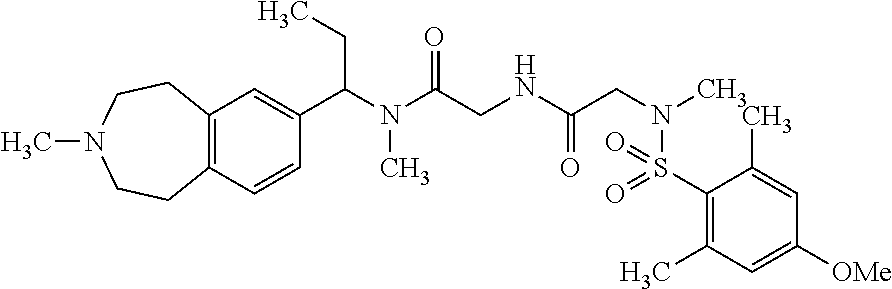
C1(C(N(C(CNC(CN(C)S(C2=C(C)C=C([OMe])C=C2C)(=O)=O)=O)=O)C)CC)=CC2=C(C=C1)CCN(C)CC2
